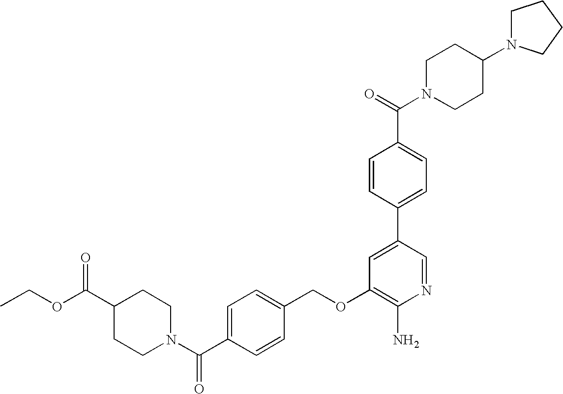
CCOC(C1CCN(C(C2=CC=C(COC3=C(N)N=CC(C4=CC=C(C(=O)N5CCC(N6CCCC6)CC5)C=C4)=C3)C=C2)=O)CC1)=O
